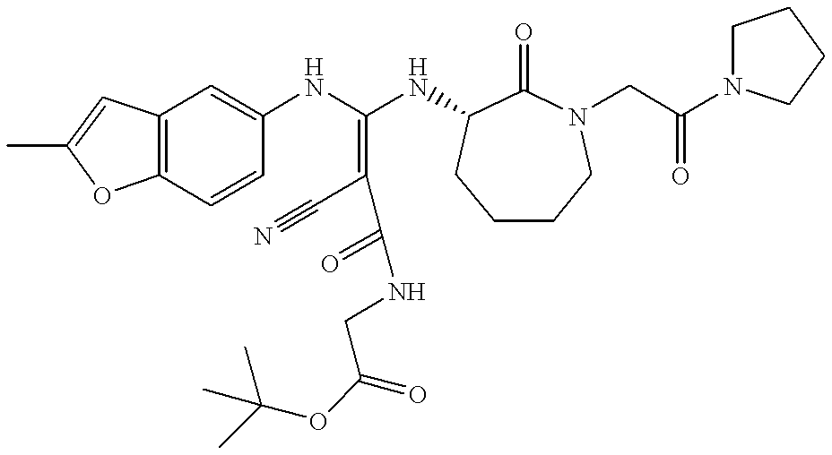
C12=C(C=CC(NC(NC3C(=O)N(CC(N4CCCC4)=O)CCCC3)=C(C#N)C(=O)NCC(OC(C)(C)C)=O)=C1)OC(C)=C2
